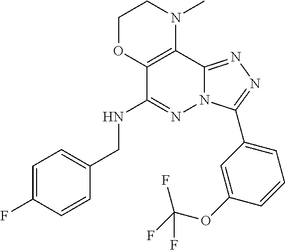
C1OC2=C(N(C)C1)C1=NN=C(C3=CC=CC(OC(F)(F)F)=C3)N1N=C2NCC1=CC=C(F)C=C1
